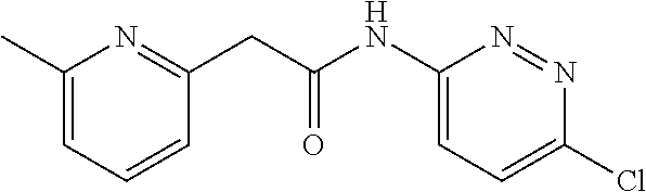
C1(NC(CC2=NC(C)=CC=C2)=O)=CC=C(Cl)N=N1
